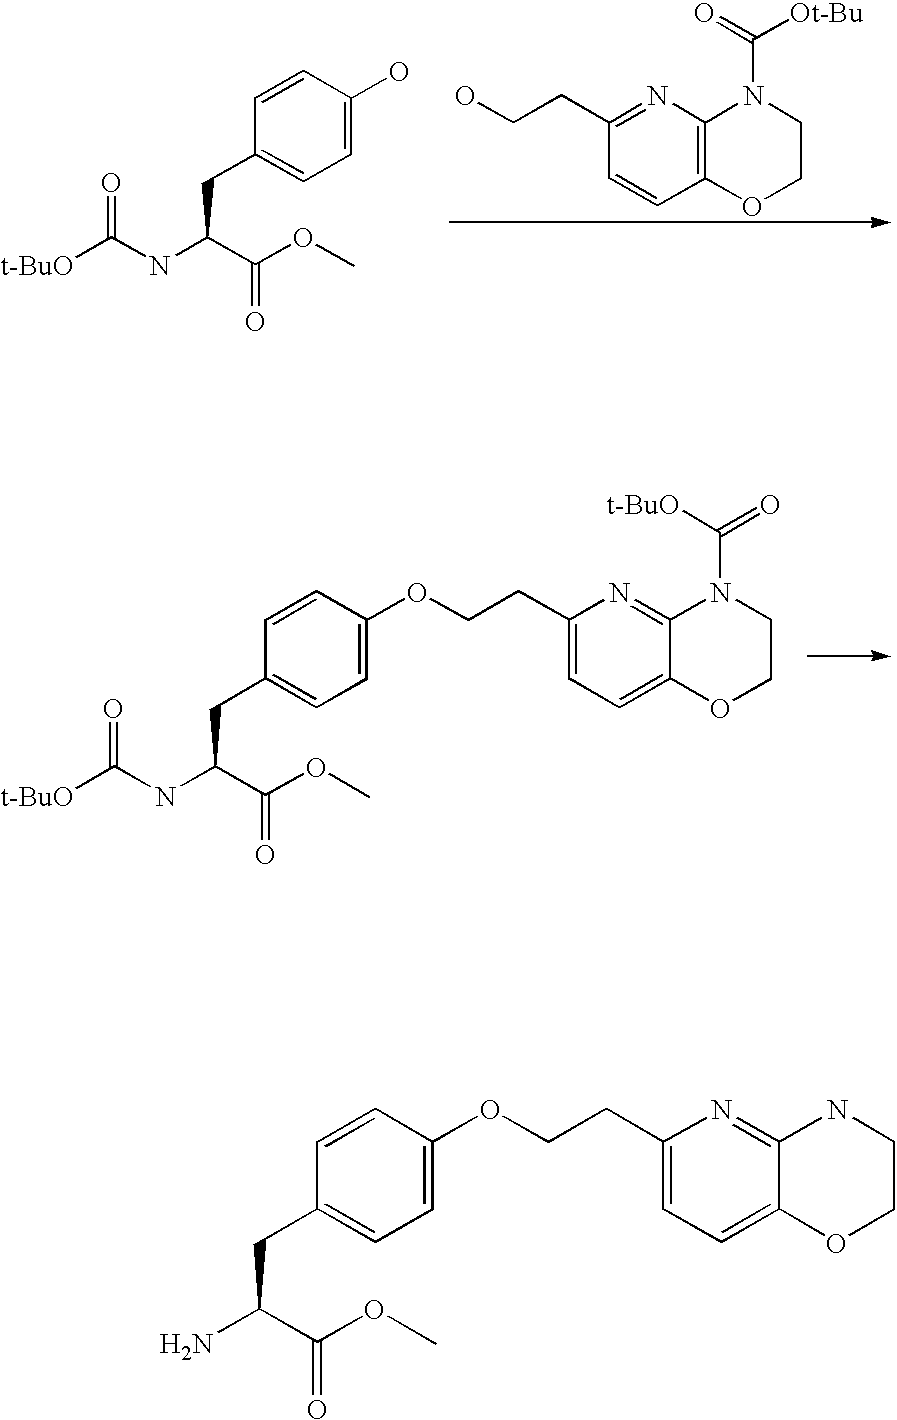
OCCC1=NC2=C(C=C1)OCCN2C(=O)[Ot-Bu].N(C(C(OC)=O)CC1=CC=C(O)C=C1)C([t-BuO])=O.N(C(C(OC)=O)CC1=CC=C(OCCC2=CC=C3C(=N2)N(C(=O)[t-BuO])CCO3)C=C1)C([t-BuO])=O.NC(C(OC)=O)CC1=CC=C(OCCC2=CC=C3C(=N2)NCCO3)C=C1
